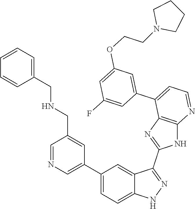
C1=NC=C(C2=CC=C3C(=C2)C(C2=NC4=C(N2)N=CC=C4C2=CC(OCCN4CCCC4)=CC(F)=C2)=NN3)C=C1CNCC1=CC=CC=C1
